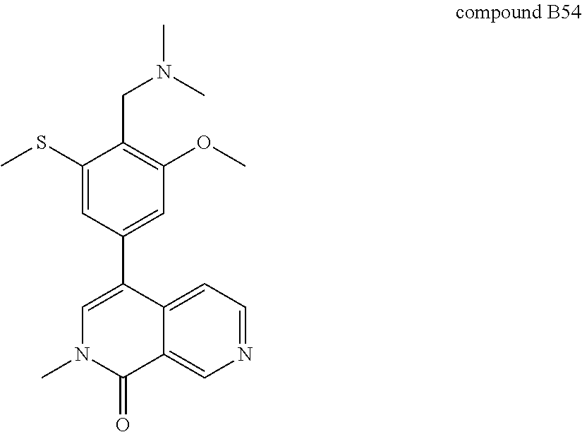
C1=C(C2=CN(C)C(=O)C3=CN=CC=C23)C=C(SC)C(CN(C)C)=C1OC
